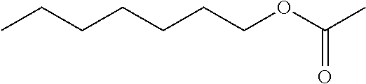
C(CCCCOC(C)=O)CC
